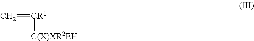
C=[CR1][C(X)XR2EH]
